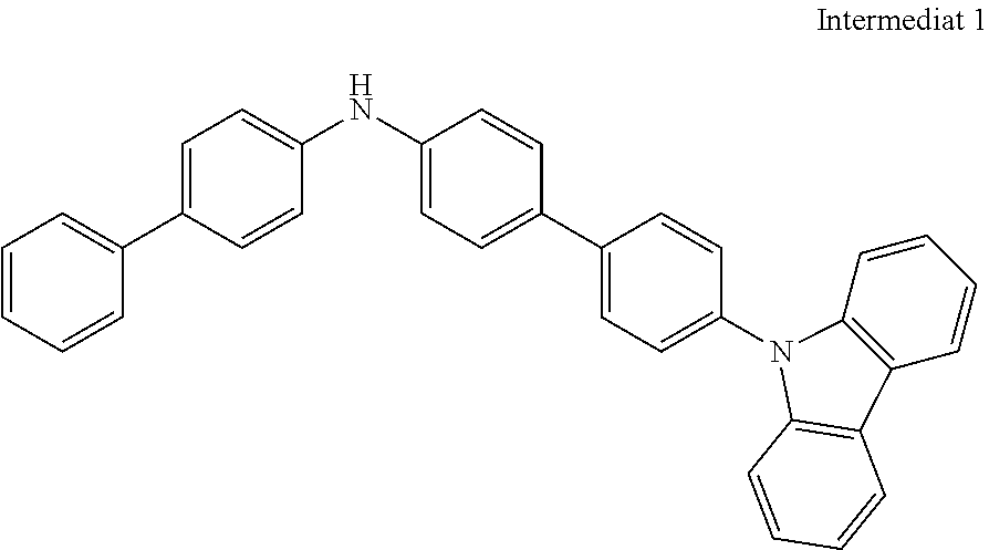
C1=CC=CC(C2=CC=C(NC3=CC=C(C4=CC=C(N5C6=C(C=CC=C6)C6=C5C=CC=C6)C=C4)C=C3)C=C2)=C1
